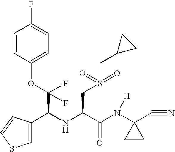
C1=CC(OC(C(NC(CS(CC2CC2)(=O)=O)C(N(C2(C#N)CC2)[H])=O)C2=CSC=C2)(F)F)=CC=C1F
